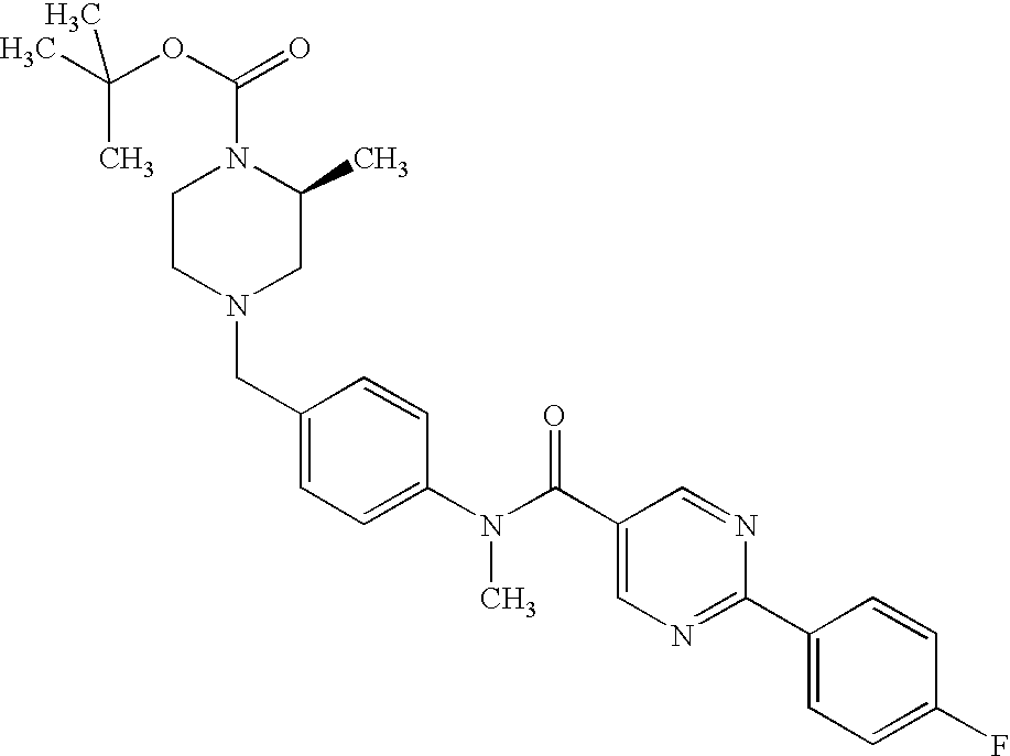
CC(OC(=O)N1CCN(CC2=CC=C(N(C(C3=CN=C(C4=CC=C(F)C=C4)N=C3)=O)C)C=C2)CC1C)(C)C
